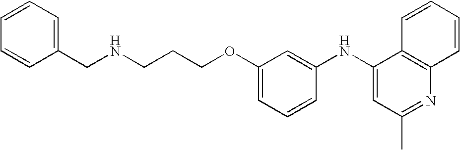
N(CCCOC1=CC=CC(NC2=CC(C)=NC3=C2C=CC=C3)=C1)CC1=CC=CC=C1
